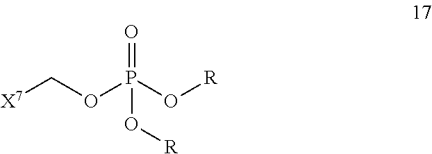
[X7]COP(=O)(O[R])O[R]
